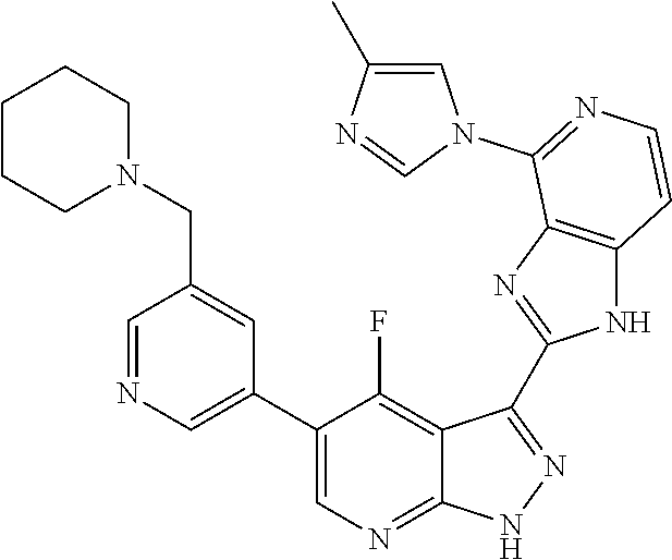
C1=NC=C(C2=CN=C3C(=C2F)C(C2=NC4=C(N2)C=CN=C4N2C=C(C)N=C2)=N[N H]3)C=C1CN1CCCCC1
